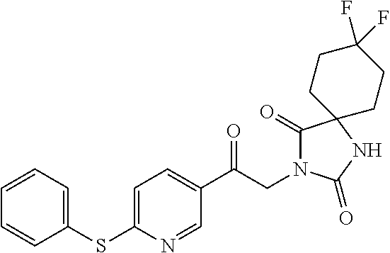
C1(C(CN2C(=O)C3(NC2=O)CCC(F)(F)CC3)=O)=CC=C(SC2=CC=CC=C2)N=C1
